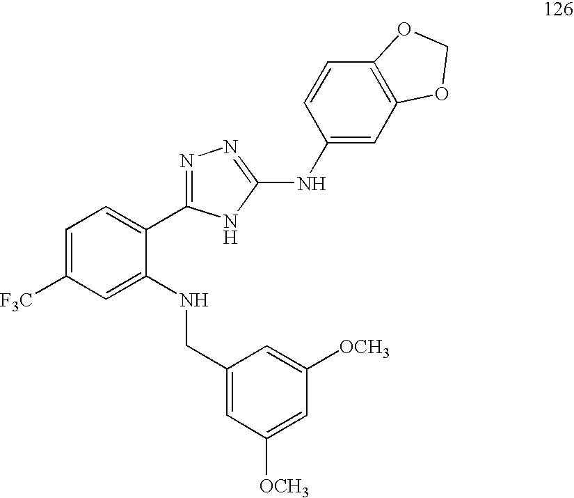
C1=C([F3C])C=C(NCC2=CC([OCH3])=CC([OCH3])=C2)C(C2=NN=C(NC3=CC4=C(C=C3)OCO4)N2)=C1
